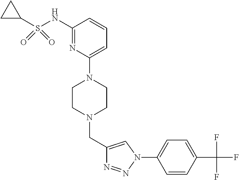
C1=C(N2CCN(CC3=CN(C4=CC=C(C(F)(F)F)C=C4)N=N3)CC2)N=C(NS(C2CC2)(=O)=O)C=C1
